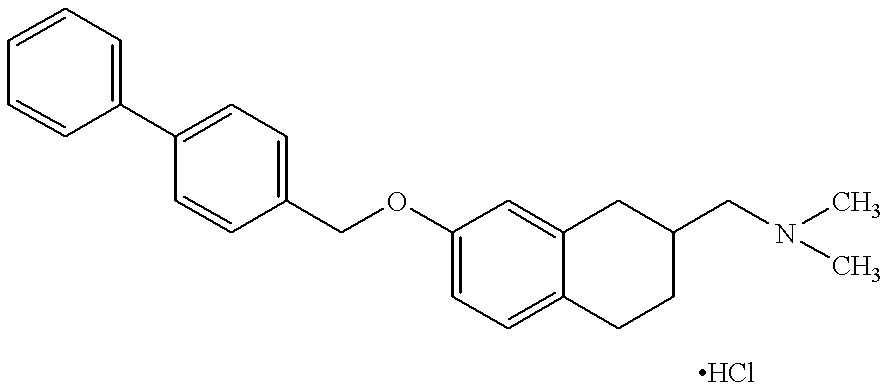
C1=CC=CC=C1C1=CC=C(COC2=CC=C3C(=C2)CC(CN(C)C)CC3)C=C1
